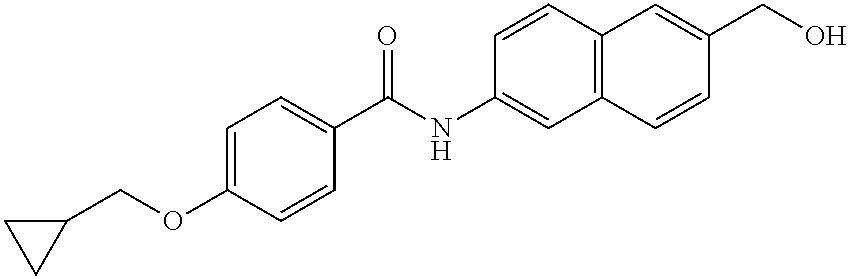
C1=C(OCC2CC2)C=CC(C(NC2=CC3=C(C=C2)C=C(CO)C=C3)=O)=C1
